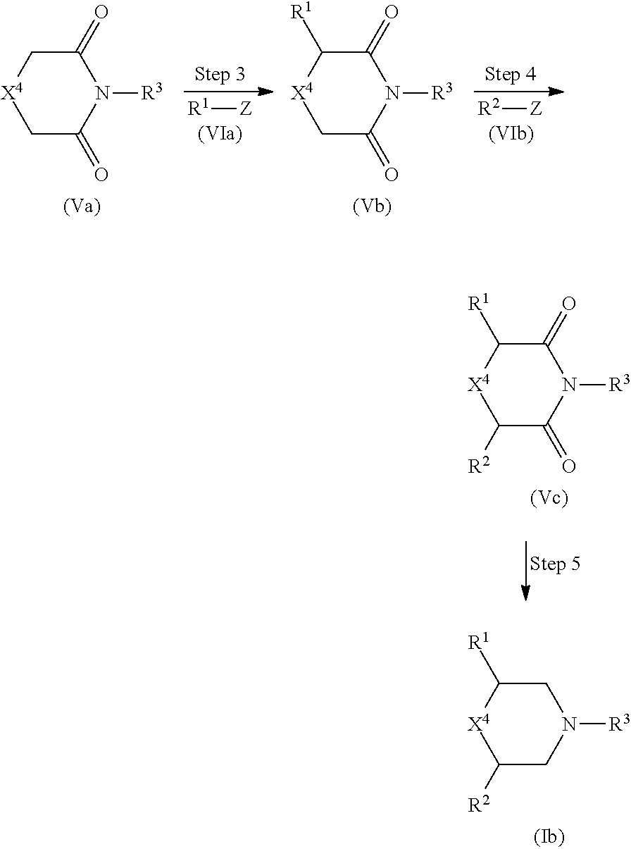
C1([R1])[X4]C([R2])CN([R3])C1.C1[X4]CC(=O)N([R3])C1=O.[R1][Z].C1([R1])[X4]CC(=O)N([R3])C1=O.[R2][Z].C1([R1])[X4]C([R2])C(=O)N([R3])C1=O
